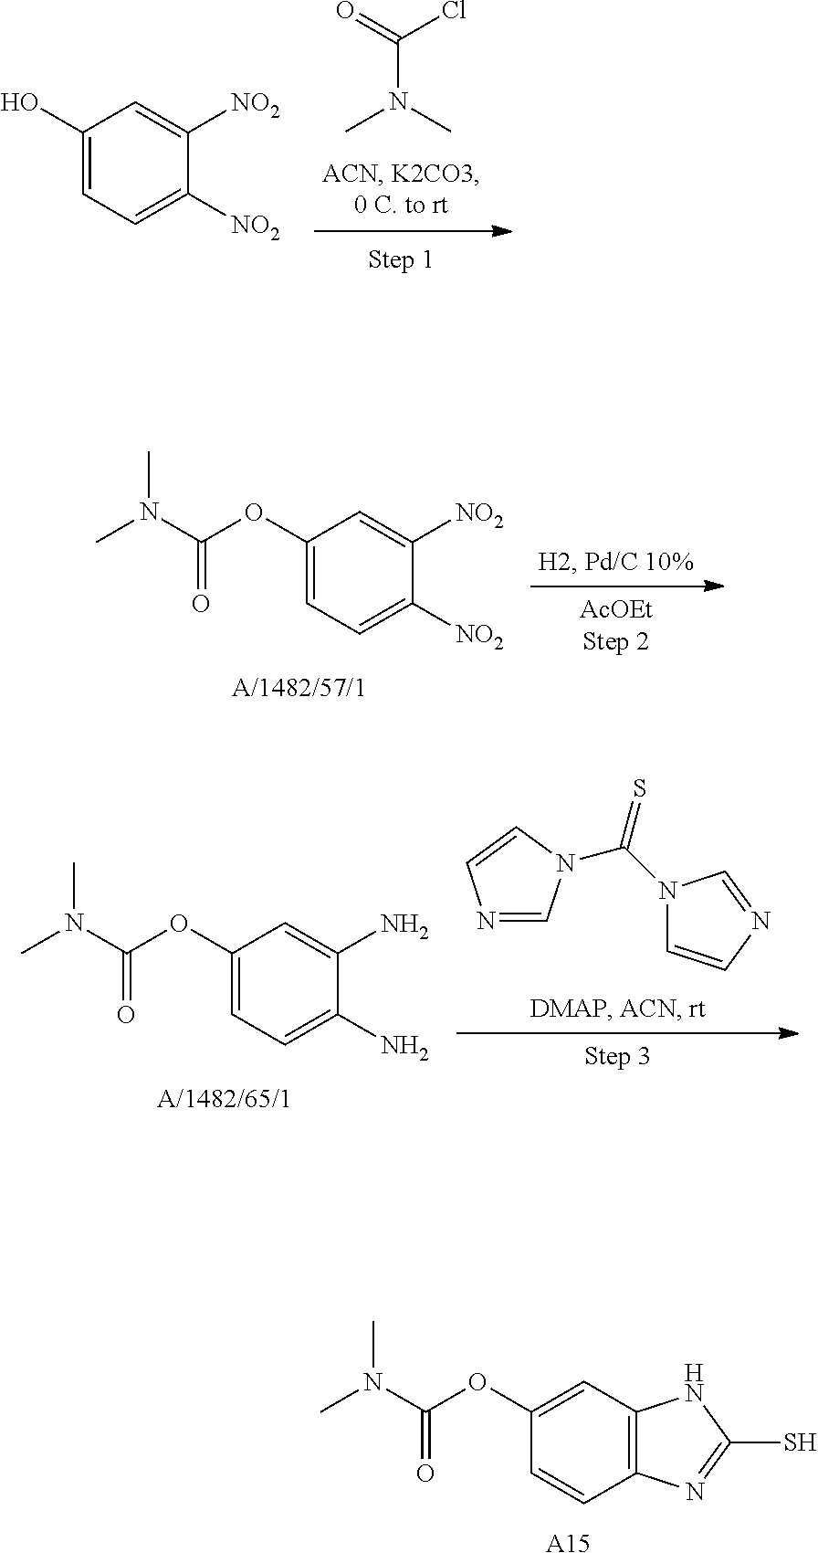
C(N(C)C)(Cl)=O.C1(O)=CC=C([NO2])C([NO2])=C1.C1(OC(=O)N(C)C)=CC=C([NO2])C([NO2])=C1.N1=CN(C(=S)N2C=CN=C2)C=C1.C1(OC(=O)N(C)C)=CC=C(N)C(N)=C1.C1(OC(=O)N(C)C)=CC2=C(C=C1)N=C(S)N2.[A15]
